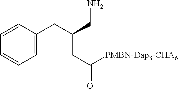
C1(CC(CN)CC(=O)[PMBN-Dap3-CHA6])=CC=CC=C1
